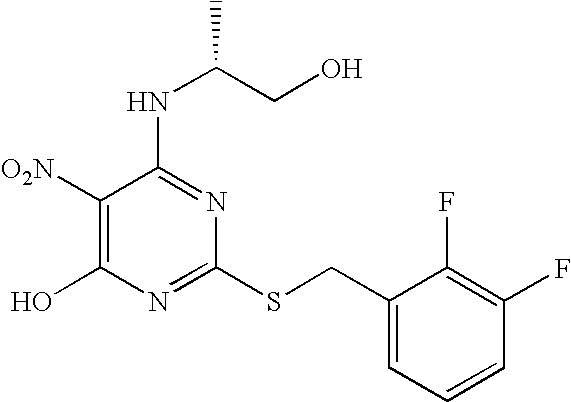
C1([O2N])=C(O)N=C(SCC2=CC=CC(F)=C2F)N=C1NC(CO)C
